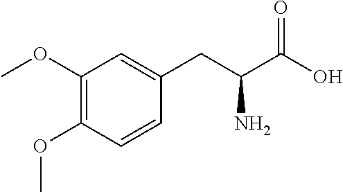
C1(OC)=C(OC)C=CC(CC(C(=O)O)N)=C1
